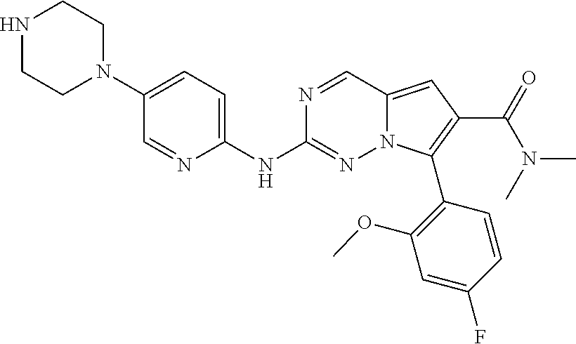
N1CCN(C2=CC=C(NC3=NN4C(=CC(C(=O)N(C)C)=C4C4=C(OC)C=C(F)C=C4)C=N3)N=C2)CC1
